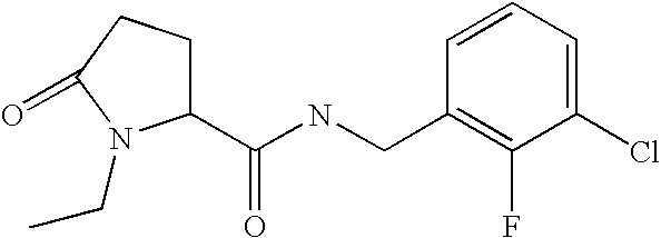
C(NCC1=C(F)C(Cl)=CC=C1)(=O)C1CCC(=O)N1CC
